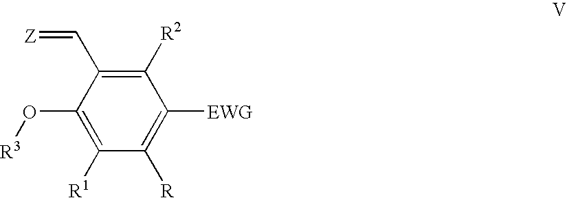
C1([R2])=C(C=[Z])C(O[R3])=C([R1])C([R])=C1[EWG]
